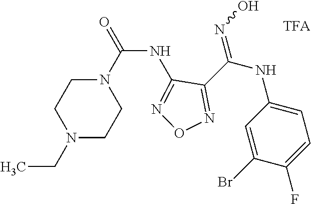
C(NC1=NON=C1C(NC1=CC=C(F)C(Br)=C1)=NO)(=O)N1CCN(CC)CC1
